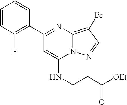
C1=CC(F)=C(C2=NC3=C(Br)C=NN3C(NCCC([OEt])=O)=C2)C=C1
